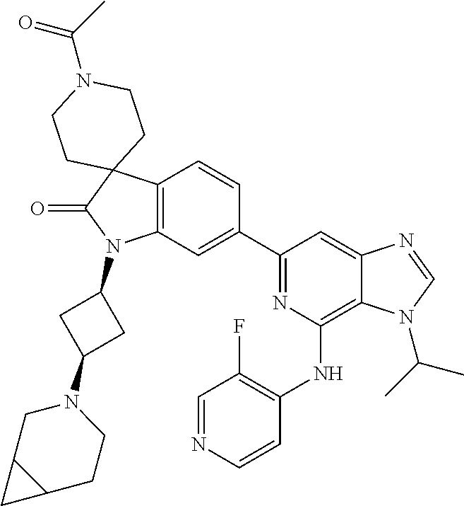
C12=C(C=C(C3=NC(NC4=C(F)C=NC=C4)=C4C(=C3)N=CN4C(C)C)C=C1)N(C1CC(N3CC4C(CC3)C4)C1)C(=O)C21CCN(C(=O)C)CC1
